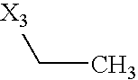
C(C)[X3]
